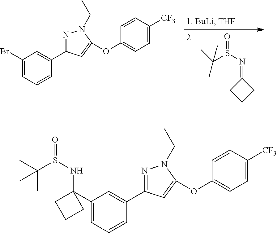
C1(=NS(=O)C(C)(C)C)CCC1.C1(Br)=CC=CC(C2=NN(CC)C(OC3=CC=C([CF3])C=C3)=C2)=C1.C1(C2(NS(=O)C(C)(C)C)CCC2)=CC=CC(C2=NN(CC)C(OC3=CC=C([CF3])C=C3)=C2)=C1
